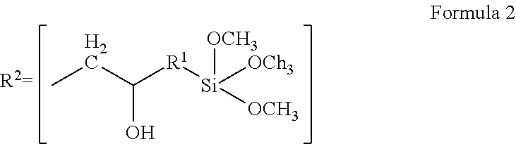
CCC([R1][Si]([OCh3])([OCH3])[OCH3])O
